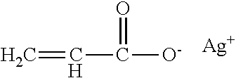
C(C([O-])=O)=C.[Ag]
